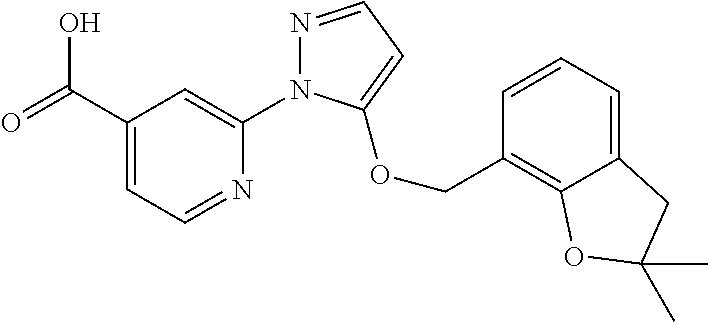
C1(C(=O)O)=CC=NC(N2N=CC=C2OCC2=C3C(=CC=C2)CC(C)(C)O3)=C1
